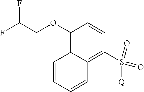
C1(OCC(F)F)=C2C(=C(S(=O)(=O)[Q])C=C1)C=CC=C2
